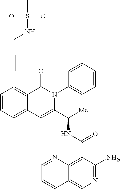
C1=CC=C2C(=C1C#CCNS(C)(=O)=O)C(=O)N(C1=CC=CC=C1)C(C([Me])NC(=O)C1=C3C(=CN=C1[NH2])C=CC=N3)=C2
